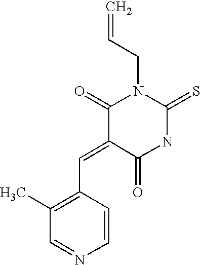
C(=C1C(=O)NC(=S)N(CC=C)C1=O)C1=C(C)C=NC=C1
